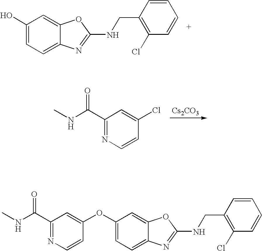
C1(O)=CC=C2C(=C1)OC(NCC1=C(Cl)C=CC=C1)=N2.[Cs2CO3].C1(C(NC)=O)=NC=CC(Cl)=C1.C1(C(NC)=O)=NC=CC(OC2=CC=C3C(=C2)OC(NCC2=C(Cl)C=CC=C2)=N3)=C1
